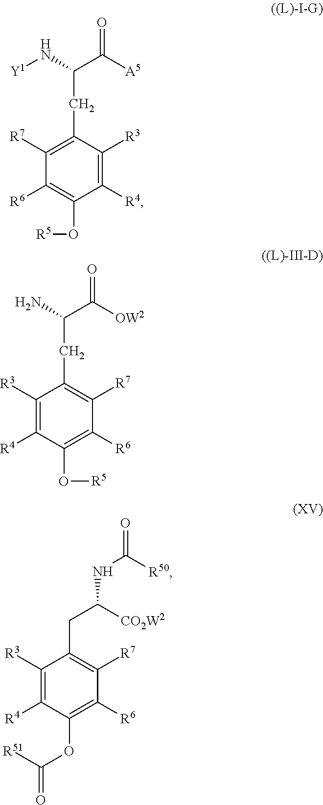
C(C1=C([R7])C([R6])=C(O[R5])C([R4])=C1[R3])C(N)C([OW2])=O.C(C1=C([R7])C([R6])=C(O[R5])C([R4])=C1[R3])C(N[Y1])C([A5])=O.C1([R4])=C([R3])C(CC([CO2W2])NC([R50])=O)=C([R7])C([R6])=C1OC([R51])=O
